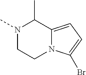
N1(C)CCN2C(=CC=C2Br)C1C
